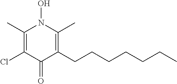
C1(C)=C(Cl)C(=O)C(CCCCCCC)=C(C)N1O
